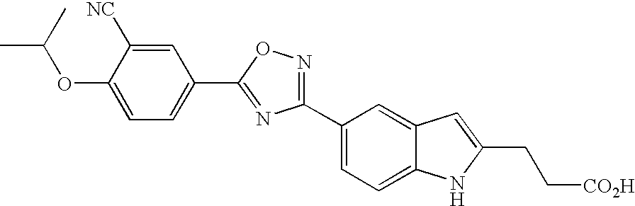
C1(OC(C)C)=CC=C(C2=NC(C3=CC=C4C(=C3)C=C(CC[CO2H])N4)=NO2)C=C1[NC]
